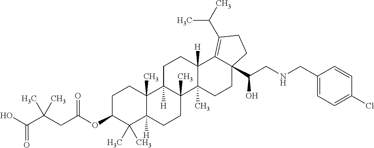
C1C(OC(CC(C(O)=O)(C)C)=O)C(C)(C)C2([H])C(C)(C1)C1([H])C(C)(CC2)C2(C)C([H])(CC1)C1=C(C(C)C)CCC1(C(CNCC1=CC=C(Cl)C=C1)O)CC2
